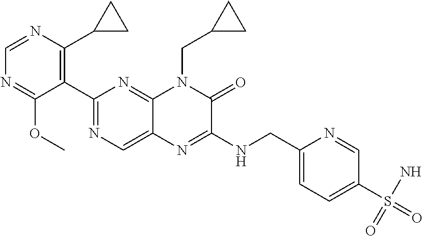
C1=NC(C2CC2)=C(C2=NC=C3C(=N2)N(CC2CC2)C(=O)C(NCC2=CC=C(S(=O)(N)=O)C=N2)=N3)C(OC)=N1
